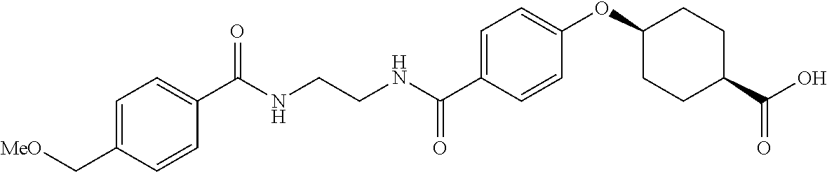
N(CCNC(C1=CC=C(OC2CCC(C(O)=O)CC2)C=C1)=O)C(=O)C1=CC=C(C[MeO])C=C1
